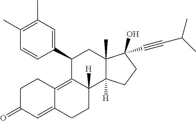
C1(C2=CC(C)=C(C)C=C2)C2=C3C(=CC(=O)CC3)CCC2([H])C2([H])C(C)(C1)C(C#CC(C)C)(O)CC2
